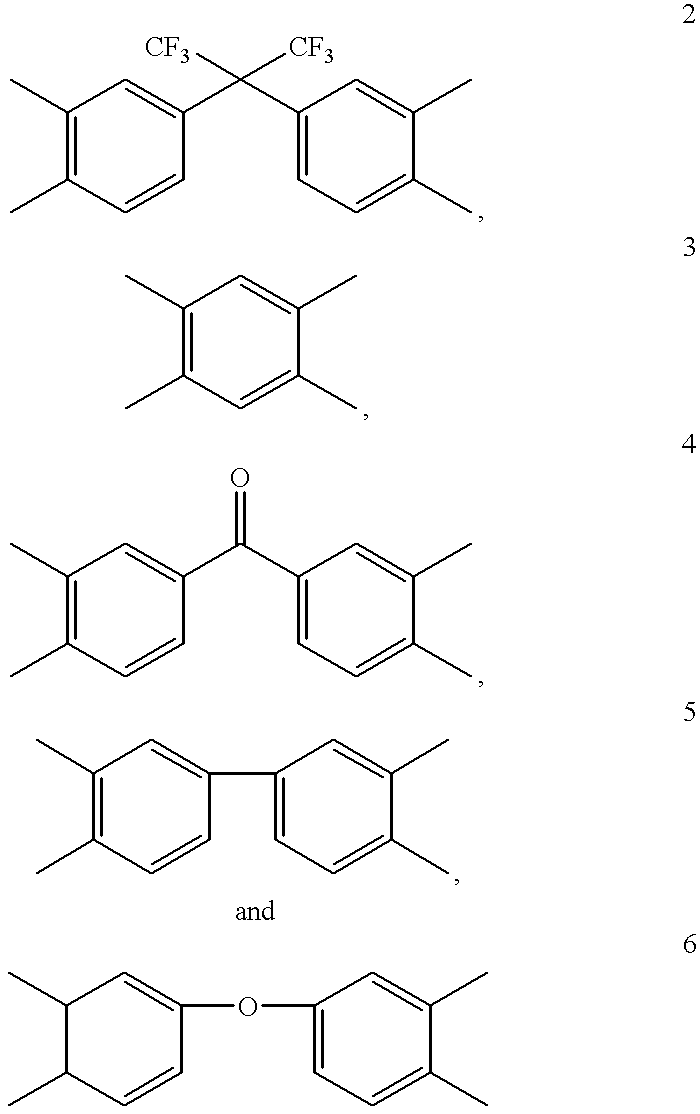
C1(C)=C(C)C=CC(C(C2=CC=C(C)C(C)=C2)([CF3])[CF3])=C1.C1(C)=C(C)C=C(C)C(C)=C1.C1(C)=C(C)C=CC(C(C2=CC=C(C)C(C)=C2)=O)=C1.C1(C)=C(C)C=CC(C2=CC=C(C)C(C)=C2)=C1.C1(C)C(C)C=CC(OC2=CC=C(C)C(C)=C2)=C1
